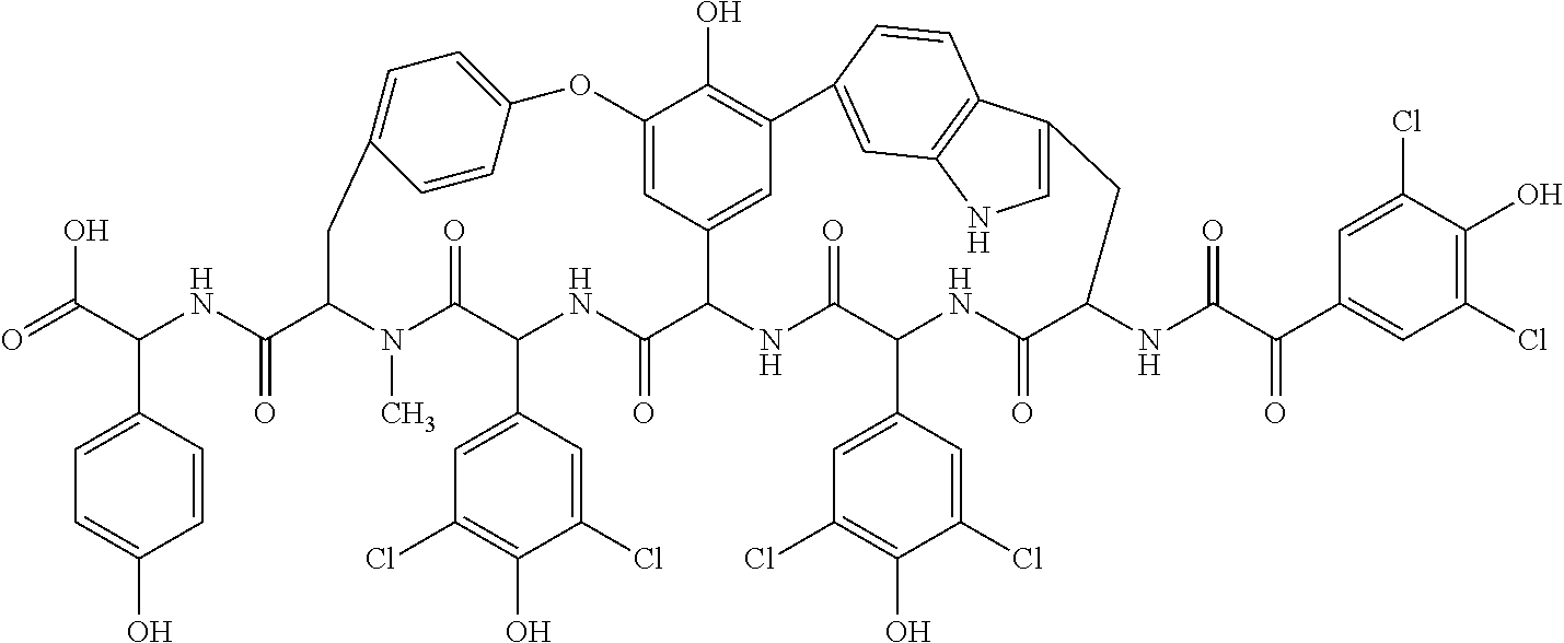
O=C(C(NC(C1N(C)C(=O)C(C2=CC(Cl)=C(O)C(Cl)=C2)NC(=O)C2NC(=O)C(C3=CC(Cl)=C(O)C(Cl)=C3)NC(=O)C(NC(C(C3=CC(Cl)=C(O)C(Cl)=C3)=O)=O)CC3=CNC4=C3C=CC(=C4)C3=C(O)C(=CC2=C3)OC2=CC=C(C1)C=C2)=O)C1=CC=C(O)C=C1)O
